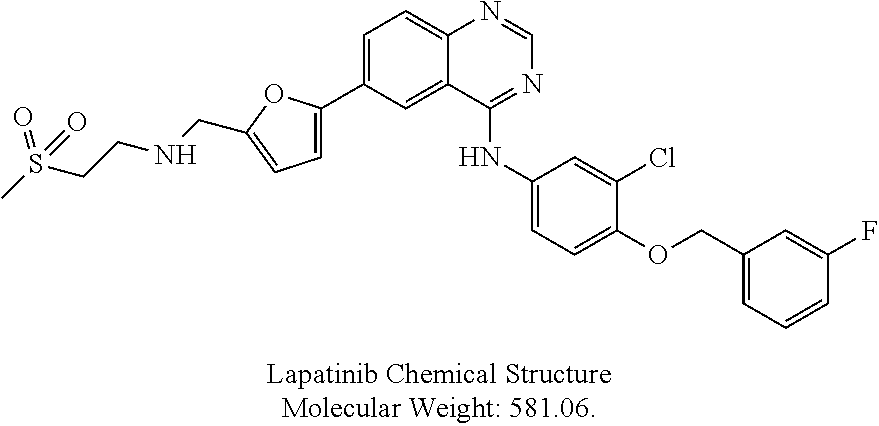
C1=C(C2=CC=C(CNCCS(C)(=O)=O)O2)C=C2C(=C1)N=CN=C2NC1=CC=C(OCC2=CC=CC(F)=C2)C(Cl)=C1
